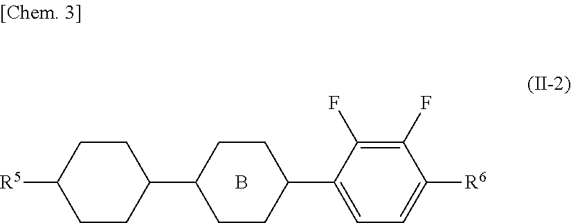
C1CC([R5])CCC1C1CCC(C2=CC=C([R6])C(F)=C2F)CC1.B
